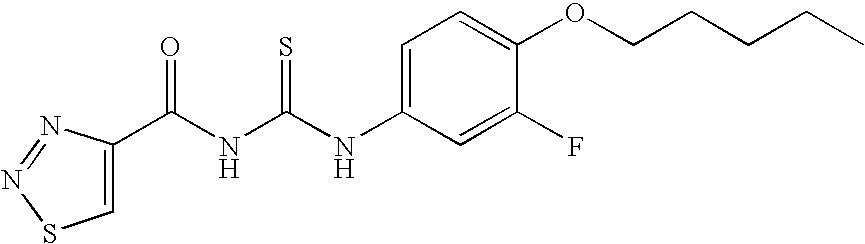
N(C(NC(=O)C1=CSN=N1)=S)C1=CC=C(OCCCCC)C(F)=C1
